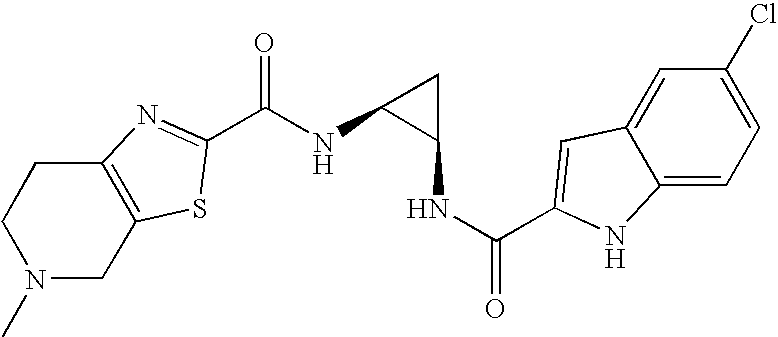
C1N(C)CC2=C(C1)N=C(C(NC1C(NC(=O)C3=CC4=CC(Cl)=CC=C4N3)C1)=O)S2
